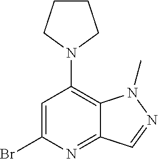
C1=C(Br)N=C2C(=C1N1CCCC1)N(C)N=C2
